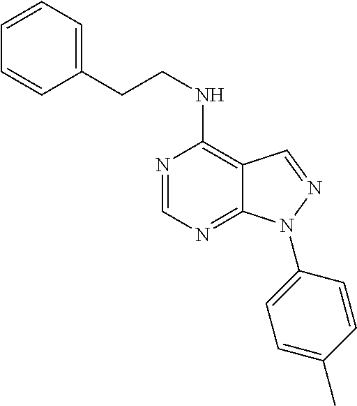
C1(CCNC2=C3C(=NC=N2)N(C2=CC=C(C)C=C2)N=C3)=CC=CC=C1
